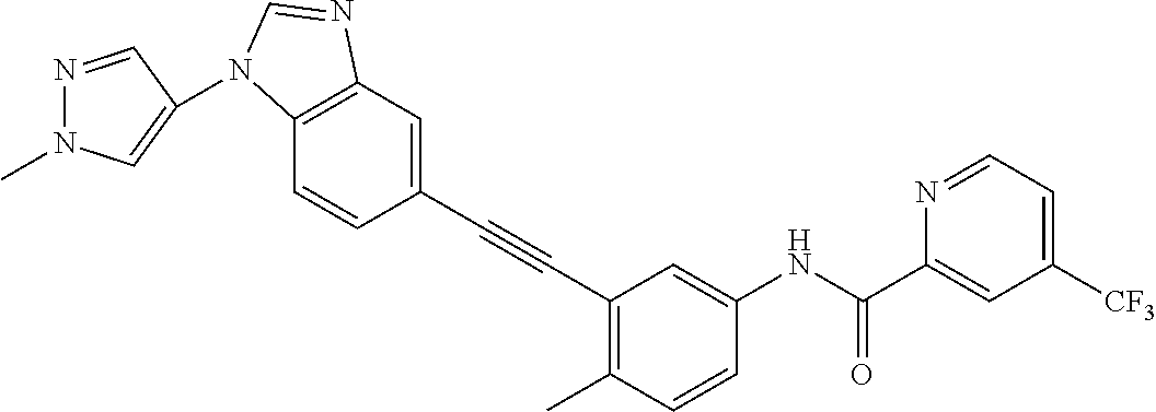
C1(C#CC2=C(C)C=CC(NC(C3=CC([CF3])=CC=N3)=O)=C2)=CC2=C(C=C1)N(C1=CN(C)N=C1)C=N2
